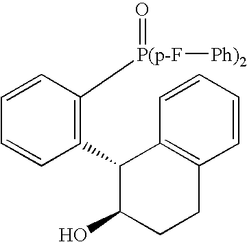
C1(C2C3=C(CCC2O)C=CC=C3)=C([P(p-F](=O)[Ph)2])C=CC=C1
